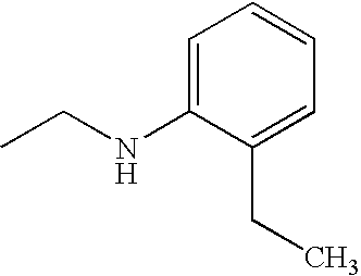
C1=C(NCC)C(CC)=CC=C1
